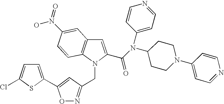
C(N1C2=C(C=C1C(N(C1CCN(C3=CC=NC=C3)CC1)C1=CC=NC=C1)=O)C=C(N(O)=O)C=C2)C1=NOC(C2=CC=C(Cl)S2)=C1
